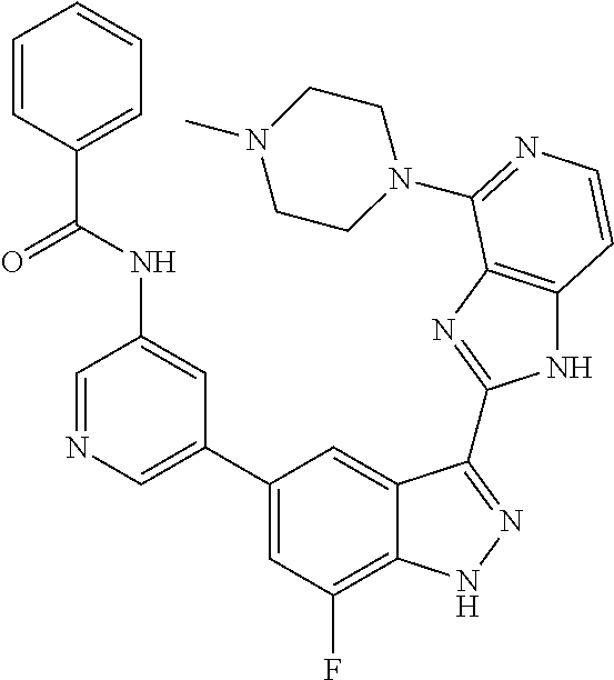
C1=C(C2=CC(F)=C3C(=C2)C(C2=NC4=C(N2)C=CN=C4N2CCN(C)CC2)=NN3)C=C(NC(=O)C2=CC=CC=C2)C=N1
